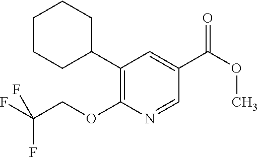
C1(C2CCCCC2)=C(OCC(F)(F)F)N=CC(C(OC)=O)=C1
